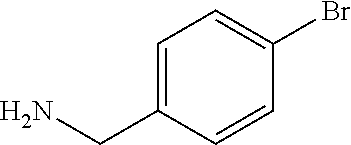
C1=C(CN)C=CC(Br)=C1
